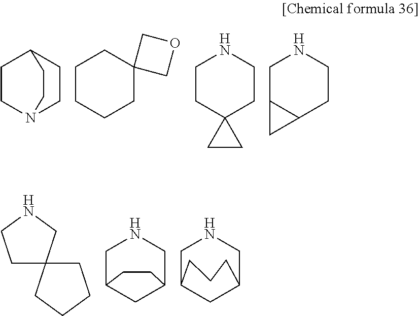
C1CN2CCC1CC2.C1CCCC2(C1)COC2.C1CC2(CCN1)CC2.C1C2C(CCN1)C2.C1CNCC12CCCC2.C1C2CC(CN1)CC2.C1C2CC(CN1)CCC2
